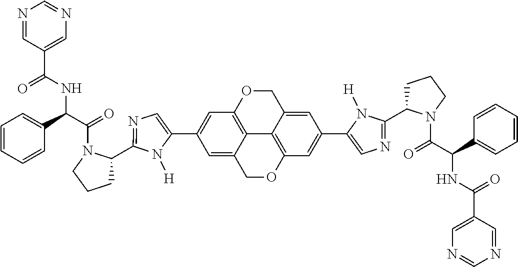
C1(C2=CC3=C4C(=C2)COC2=C4C(=CC(C4=CN=C(C5CCCN5C(=O)C(C5=CC=CC=C5)NC(=O)C5=CN=CN=C5)N4[H])=C2)CO3)=CN=C(C2CCCN2C(=O)C(C2=CC=CC=C2)NC(=O)C2=CN=CN=C2)N1[H]
